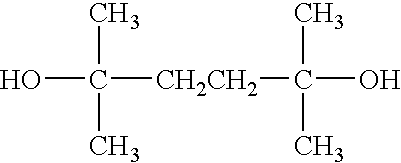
C(O)(C)(C)[CH2CH2]C(O)(C)C
